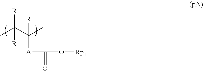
[A](C(=O)O[Rp1])C(C)(C(C)([R])[R])[R]
